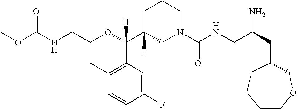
O=C(NCCOC(C1([H])CN(C(NCC(CC2CCCCOC2)N)=O)CCC1)(C1=C(C)C=CC(F)=C1)[H])OC
